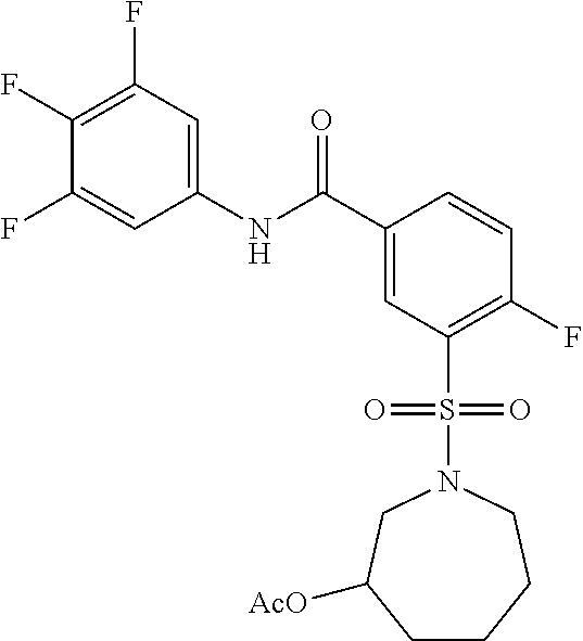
C1(F)=C(F)C=C(NC(C2=CC(S(N3CC([AcO])CCCC3)(=O)=O)=C(F)C=C2)=O)C=C1F
